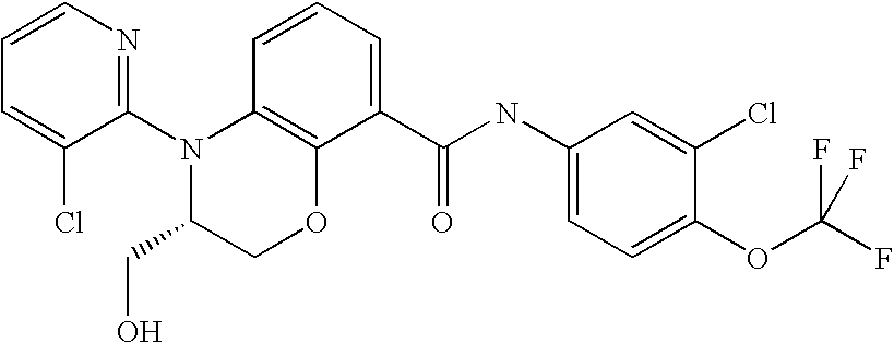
C1(N2C(CO)COC3=C2C=CC=C3C(NC2=CC=C(OC(F)(F)F)C(Cl)=C2)=O)=NC=CC=C1Cl
